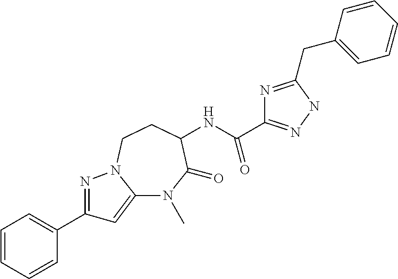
C12=CC(C3=CC=CC=C3)=NN1CCC(NC(C1=NNC(CC3=CC=CC=C3)=N1)=O)C(=O)N2C
